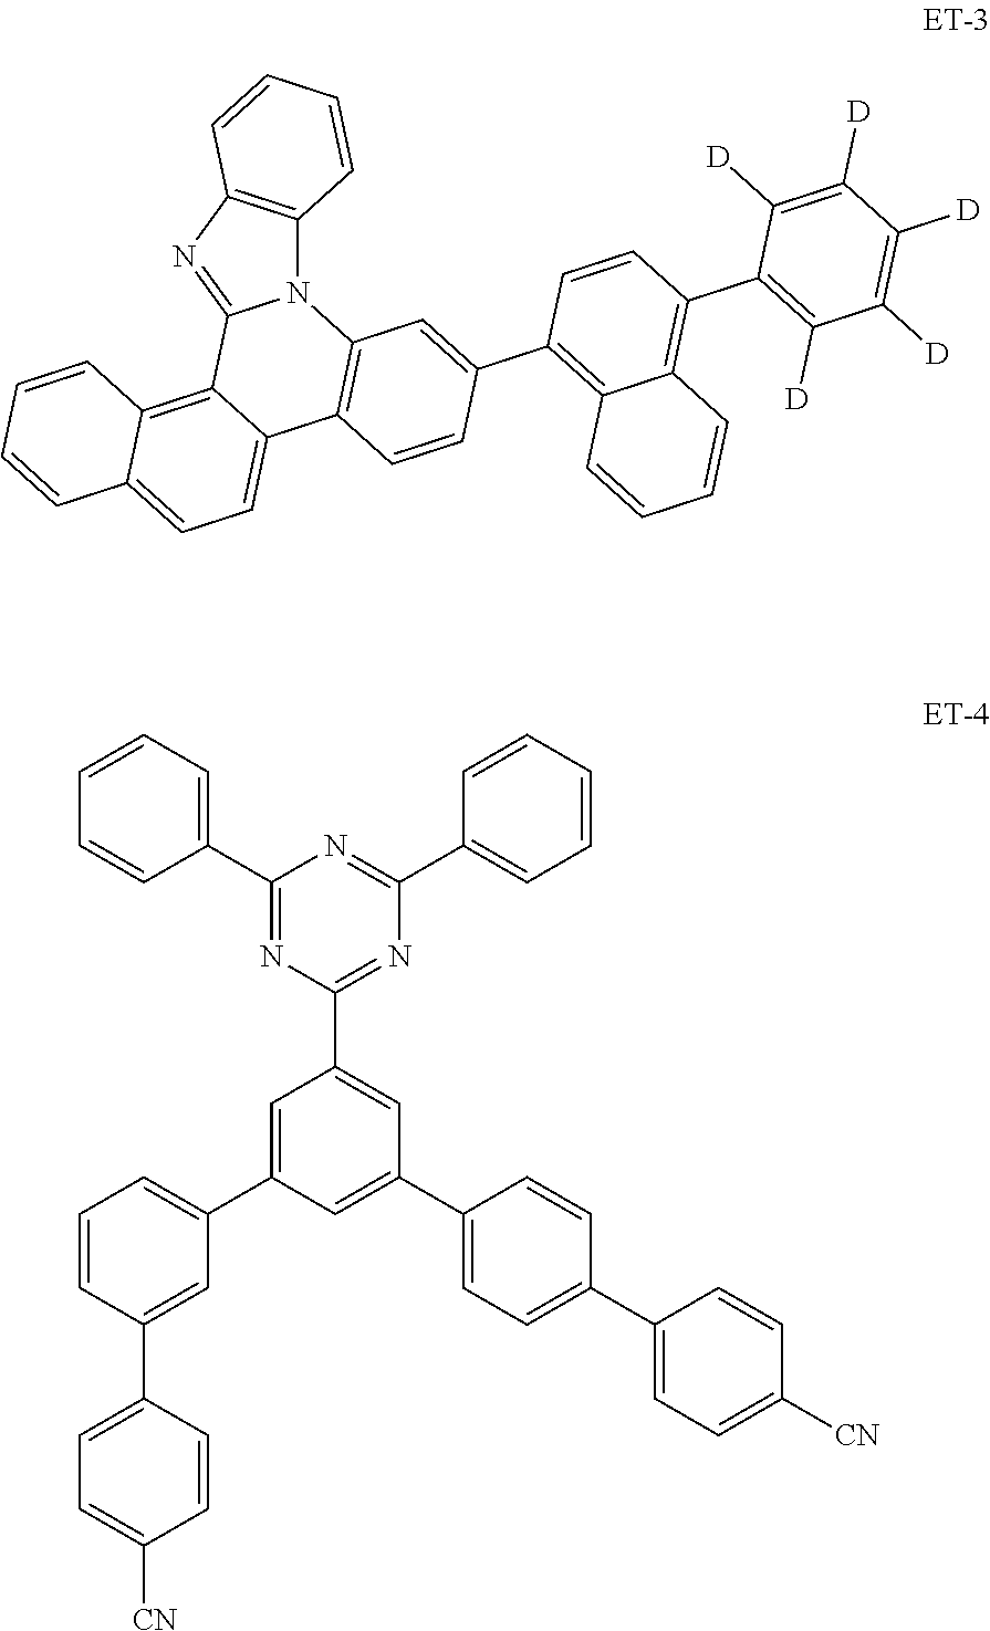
N12C3=C(N=C1C1=C4C(=CC=C1C1=C2C=C(C2=C5C=CC=CC5=C(C5=C([D])C([D])=C([D])C([D])=C5[D])C=C2)C=C1)C=CC=C4)C=CC=C3.C1(C2=CC=CC=C2)=NC(C2=CC(C3=CC=C(C4=CC=C([CN])C=C4)C=C3)=CC(C3=CC=CC(C4=CC=C([CN])C=C4)=C3)=C2)=NC(C2=CC=CC=C2)=N1
